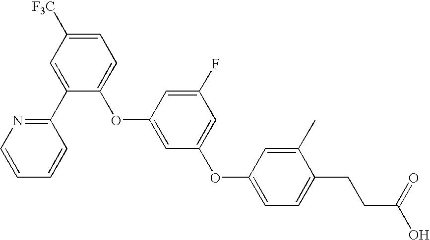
C1=CC=CC(C2=CC([F3C])=CC=C2OC2=CC(OC3=CC=C(CCC(O)=O)C(C)=C3)=CC(F)=C2)=N1
